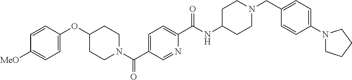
C1=CC(OC2CCN(C(C3=CC=C(C(NC4CCN(CC5=CC=C(N6CCCC6)C=C5)CC4)=O)N=C3)=O)CC2)=CC=C1[MeO]
